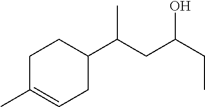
C1C(C)=CCC(C(CC(CC)O)C)C1
